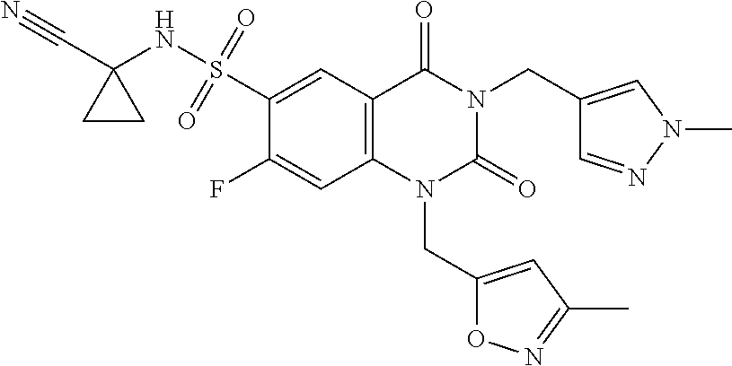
C(C1(NS(=O)(=O)C2=CC3=C(C=C2F)N(CC2=CC(C)=NO2)C(=O)N(CC2=CN(C)N=C2)C3=O)CC1)#N
